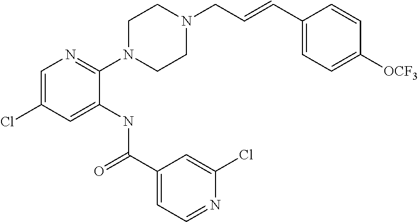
C1=C(Cl)C=C(NC(C2=CC=NC(Cl)=C2)=O)C(N2CCN(CC=CC3=CC=C([OCF3])C=C3)CC2)=N1
